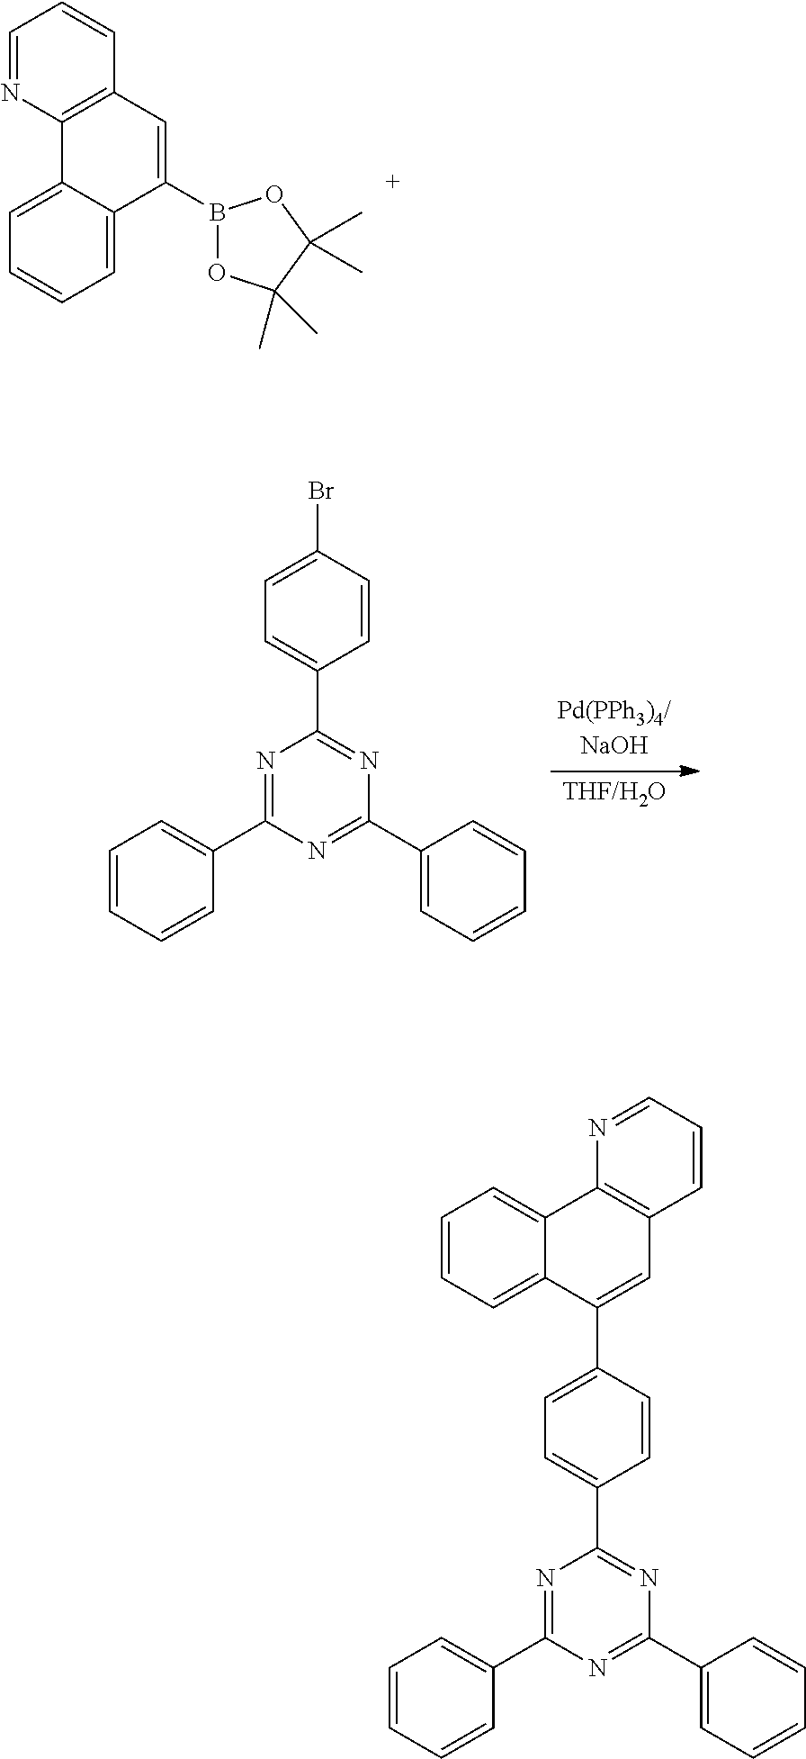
C1=NC2=C(C=C1)C=C(B1OC(C)(C)C(C)(C)O1)C1=CC=CC=C21.C1=CC=CC(C2=NC(C3=CC=C(Br)C=C3)=NC(C3=CC=CC=C3)=N2)=C1.C1=CC=CC(C2=NC(C3=CC=C(C4=CC5=C(C6=CC=CC=C46)N=CC=C5)C=C3)=NC(C3=CC=CC=C3)=N2)=C1
